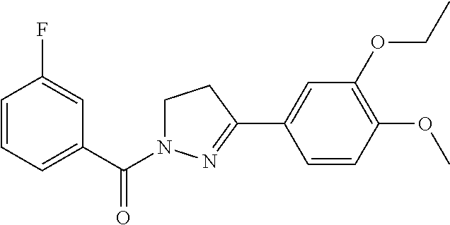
C1=CC=C(C(=O)N2CCC(C3=CC(OCC)=C(OC)C=C3)=N2)C=C1F
